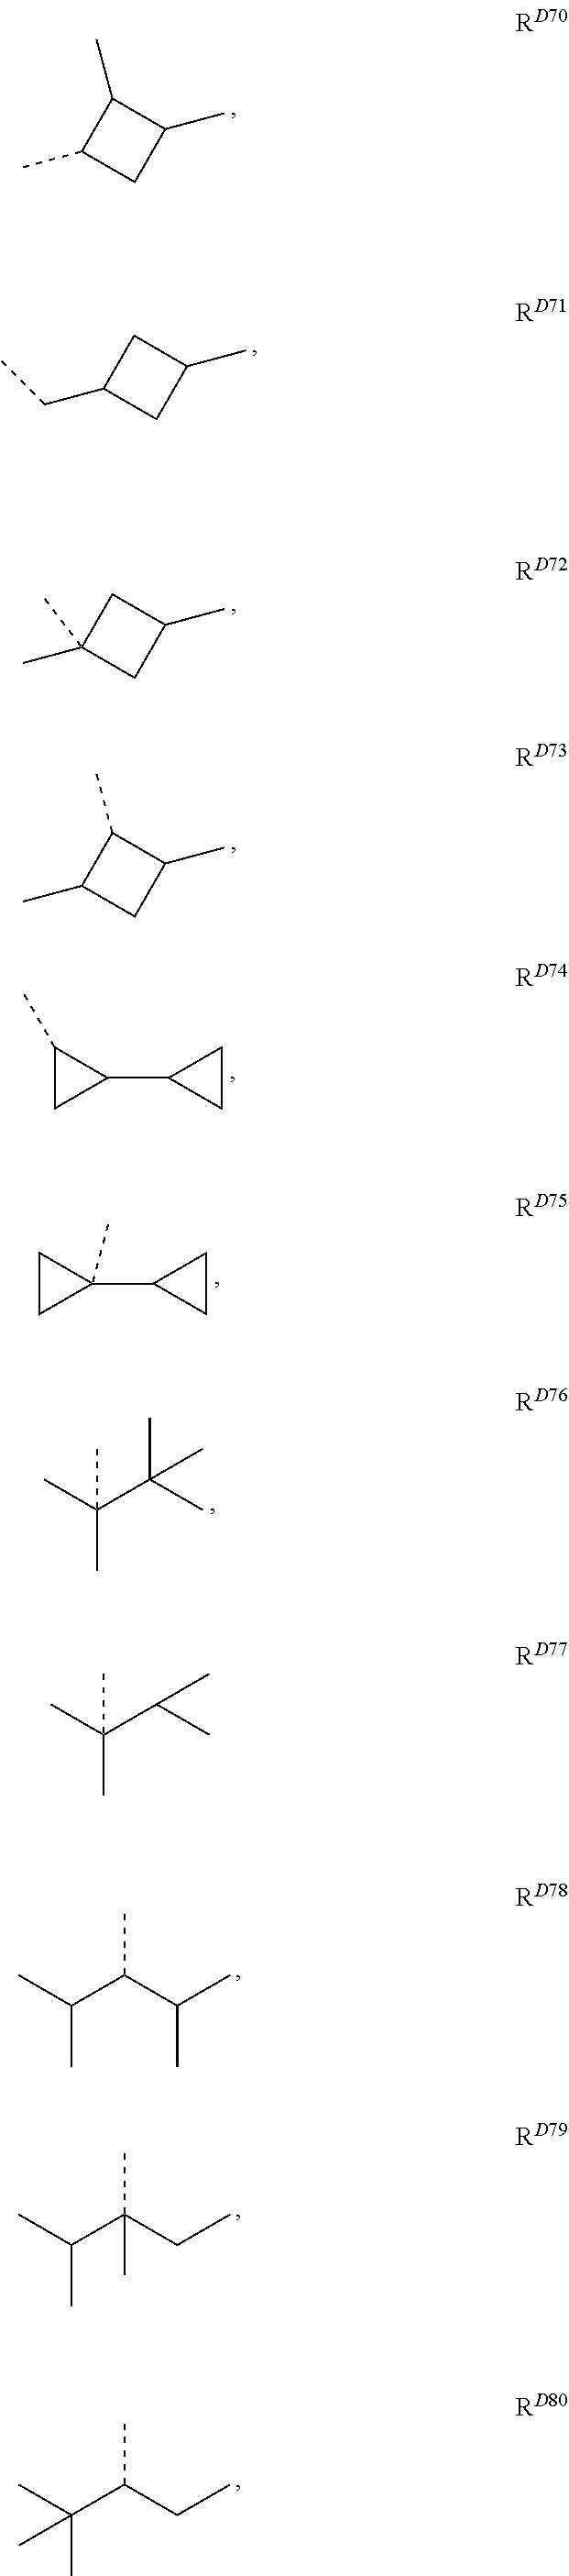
CC1CC(C)C1C.C(C1CC(C)C1)C.CC1(C)CC(C)C1.CC1CC(C)C1C.C1(C)CC1C1CC1.C1CC1(C1CC1)C.CC(C)(C(C)(C)C)C.CC(C)C(C(C)C)C.CC(C)C(CC)(C)C.CC(C)(C(CC)C)C.CC(C)(C(C)C)C
